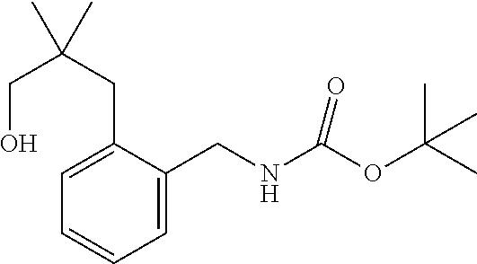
C1(CNC(OC(C)(C)C)=O)=CC=CC=C1CC(C)(CO)C
